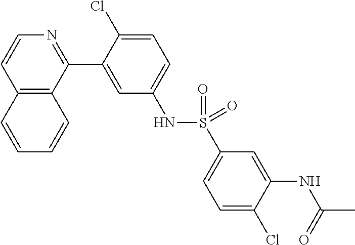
C12=C(C(C3=CC(NS(C4=CC=C(Cl)C(NC(C)=O)=C4)(=O)=O)=CC=C3Cl)=NC=C1)C=CC=C2
